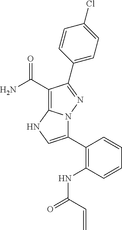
C1(C(N)=O)=C2N(N=C1C1=CC=C(Cl)C=C1)C(C1=C(NC(=O)C=C)C=CC=C1)=CN2
